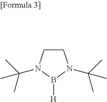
C1CN(C(C)(C)C)B([H])N1C(C)(C)C
